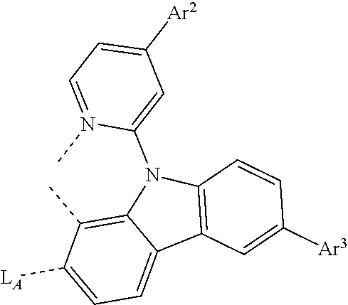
C12=C(C)C([LA])=CC=C1C1=C(N2C2=CC([Ar2])=CC=N2C)C=CC([Ar3])=C1
